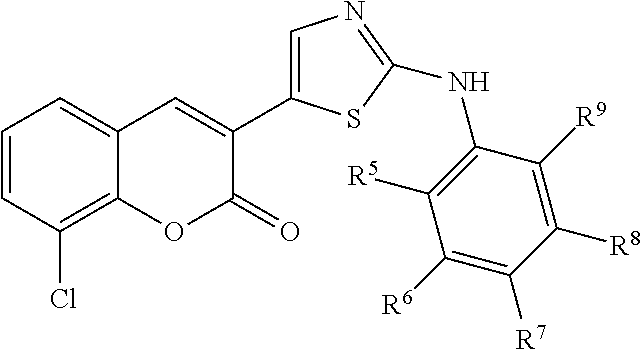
C1=CC(Cl)=C2C(=C1)C=C(C1=CN=C(NC3=C([R5])C([R6])=C([R7])C([R8])=C3[R9])S1)C(=O)O2
